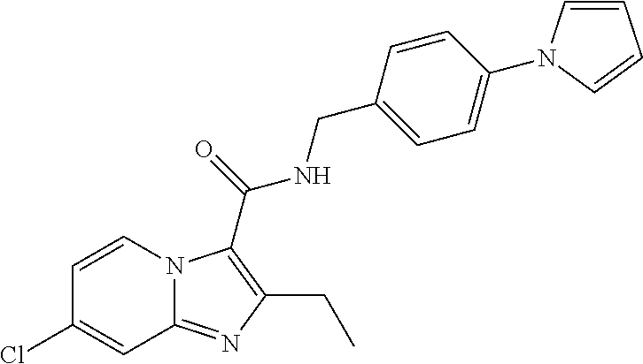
C1(Cl)=CC2=NC(CC)=C(C(NCC3=CC=C(N4C=CC=C4)C=C3)=O)N2C=C1
